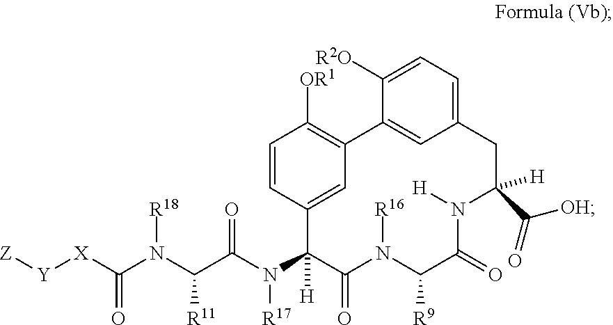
C1=CC([OR1])=C2C=C1C(N(C(=O)C(N(C([X][Y][Z])=O)[R18])[R11])[R17])([H])C(=O)N([R16])C([R9])C(=O)N([H])C(C(=O)[OH])([H])CC1=CC=C([R2O])C2=C1
